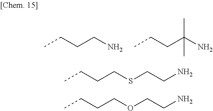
CCCCN.CCCC(N)(C)C.CCCCSCCN.CCCCOCCN
